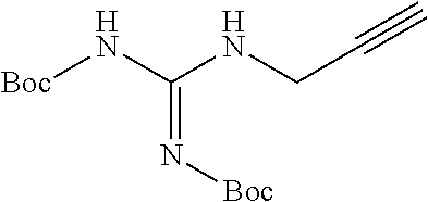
[Boc]NC(NCC#C)=N[Boc]
